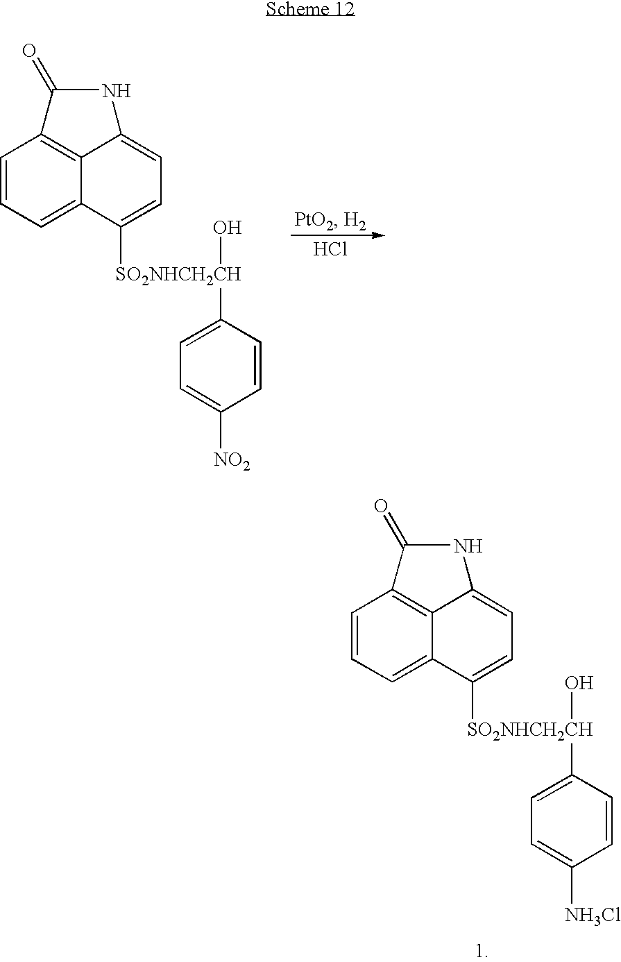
C1=CC=C2C3=C1C(=O)NC3=CC=C2[SO2NHCH2CH](O)C1=CC=C([NH3Cl])C=C1.C1=CC=C2C3=C1C(=O)NC3=CC=C2[SO2NHCH2CH](O)C1=CC=C([NO2])C=C1.Cl
